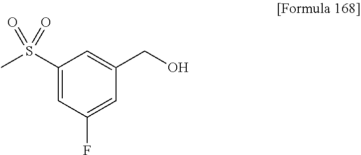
C1(S(C)(=O)=O)=CC(F)=CC(CO)=C1
